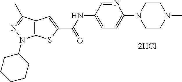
C12=C(C(C)=NN1C1CCCCC1)C=C(C(NC1=CC=C(N3CCN(C)CC3)N=C1)=O)S2
